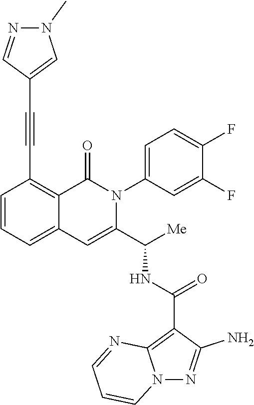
C1=CC=C2C(=C1C#CC1=CN(C)N=C1)C(=O)N(C1=CC=C(F)C(F)=C1)C(C([Me])NC(=O)C1=C3N(N=C1N)C=CC=N3)=C2
